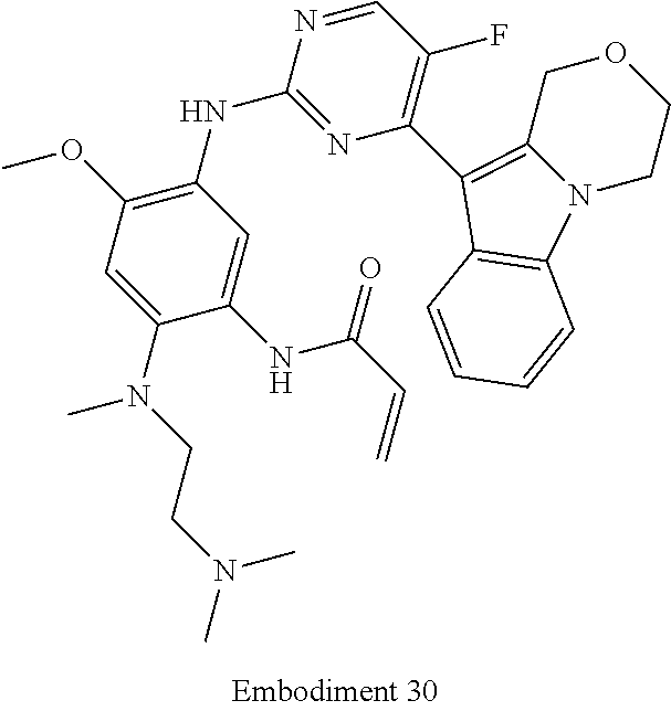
C1(F)=C(C2=C3N(C4=C2C=CC=C4)CCOC3)N=C(NC2=C(OC)C=C(N(C)CCN(C)C)C(NC(=O)C=C)=C2)N=C1
